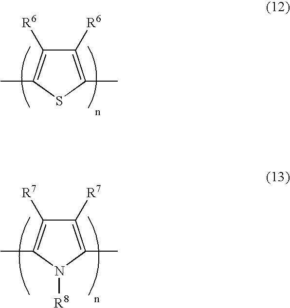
C1([R6])=C(C)SC(C)=C1[R6].C1([R7])=C(C)N([R8])C(C)=C1[R7]
